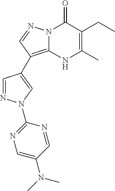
N12C(=C(C3=CN(C4=NC=C(N(C)C)C=N4)N=C3)C=N1)NC(C)=C(CC)C2=O
